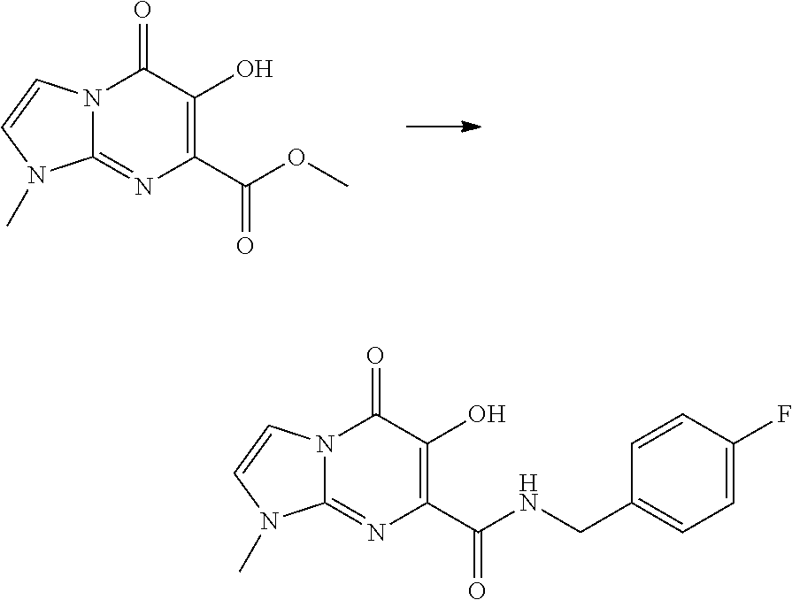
O(C(C1=C(O)C(=O)N2C(=N1)N(C)C=C2)=O)C.N(C(C1=C(O)C(=O)N2C(=N1)N(C)C=C2)=O)CC1=CC=C(F)C=C1
